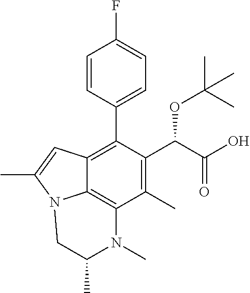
C1=CC(C2=C3C4=C(C(C)=C2C(C(=O)O)OC(C)(C)C)N(C)C(C)CN4C(C)=C3)=CC=C1F
